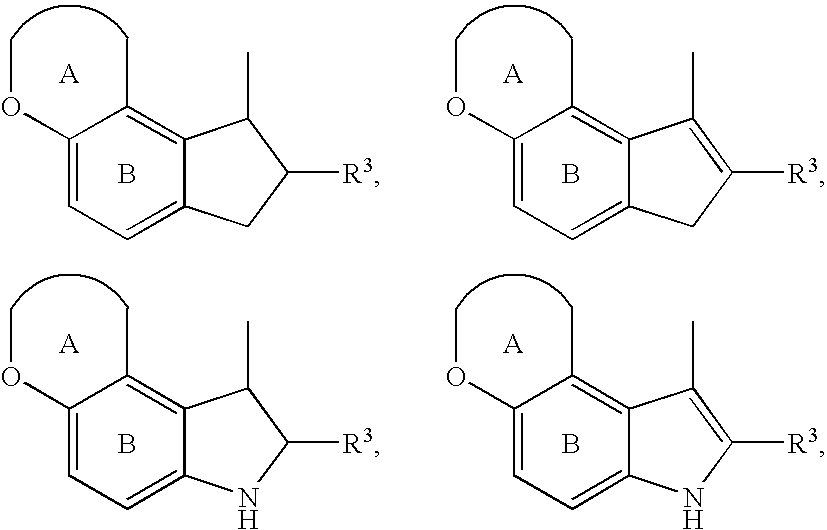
C1(OC)=CC=C2C(=C1C)C(C)C([R3])C2.B.[A].C1(OC)=CC=C2C(=C1C)C(C)=C([R3])C2.B.[A].C1(OC)=CC=C2C(=C1C)C(C)C([R3])N2.B.[A].C1(OC)=CC=C2C(=C1C)C(C)=C([R3])N2.B.[A]
